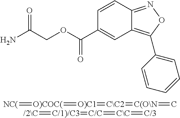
C1=CC2=NOC(C3=CC=CC=C3)=C2C=C1C(OCC(N)=O)=O.[NC(]=[O)COC(]=[O)C1]=[C\C2]=[C(O\N]=C.[/2\C]=[C/1)/C3]=[C/C]=[C\C]=[C/3]
